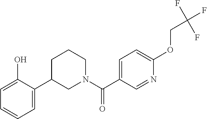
C1=C(O)C(C2CN(C(C3=CC=C(OCC(F)(F)F)N=C3)=O)CCC2)=CC=C1
